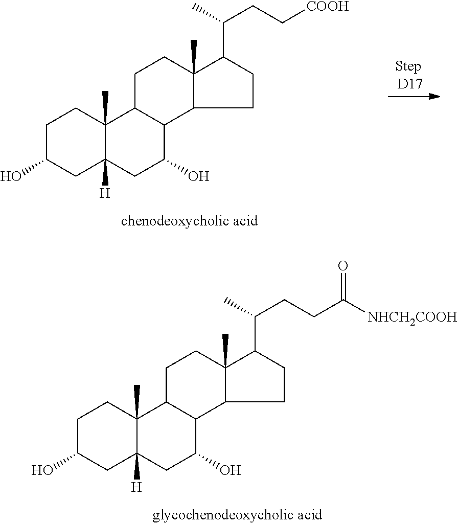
C1C(O)CC2([H])C(C)(C1)C1C(C(O)C2)C2C(C)(CC1)C(C(C)CCC([NHCH2COOH])=O)CC2.C1C(O)CC2([H])C(C)(C1)C1C(C(O)C2)C2C(C)(CC1)C(C(C)CC[COOH])CC2
